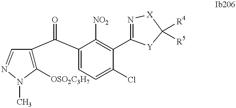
C1([OSO2C3H7])=C(C(C2=CC=C(Cl)C(C3=N[X]C([R4])([R5])[Y]3)=C2[NO2])=O)C=NN1C
